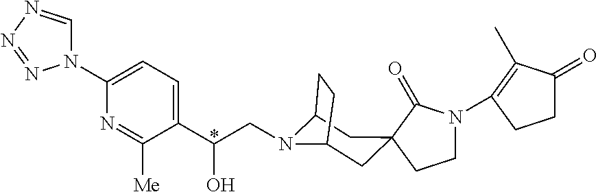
C(O)(CN1C2CC3(CC1CC2)C(=O)N(C1=C(C)C(=O)CC1)CC3)C1=CC=C(N2C=NN=N2)N=C1[Me]
